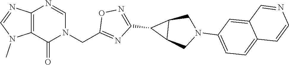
C12=C(C(=O)N(CC3=NC(C4C5C4CN(C4=CC=C6C(=C4)C=NC=C6)C5)=NO3)C=N1)N(C)C=N2
